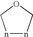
n1-nCOC1
